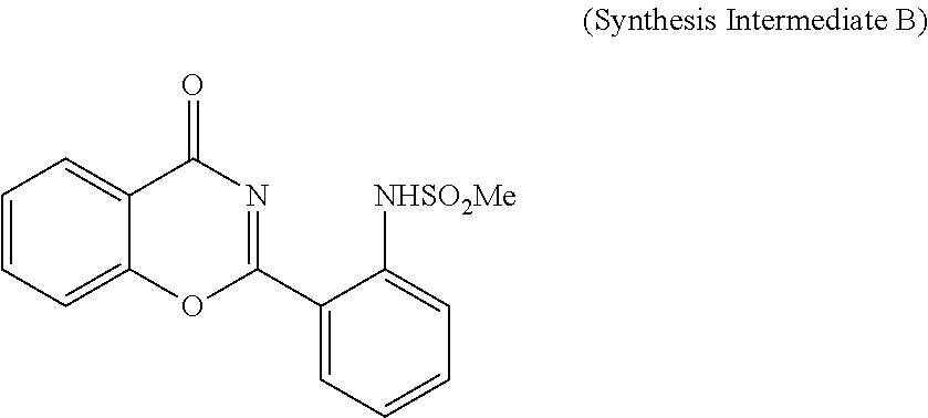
C1=CC=C2C(=C1)C(=O)N=C(C1=CC=CC=C1[NHSO2Me])O2
